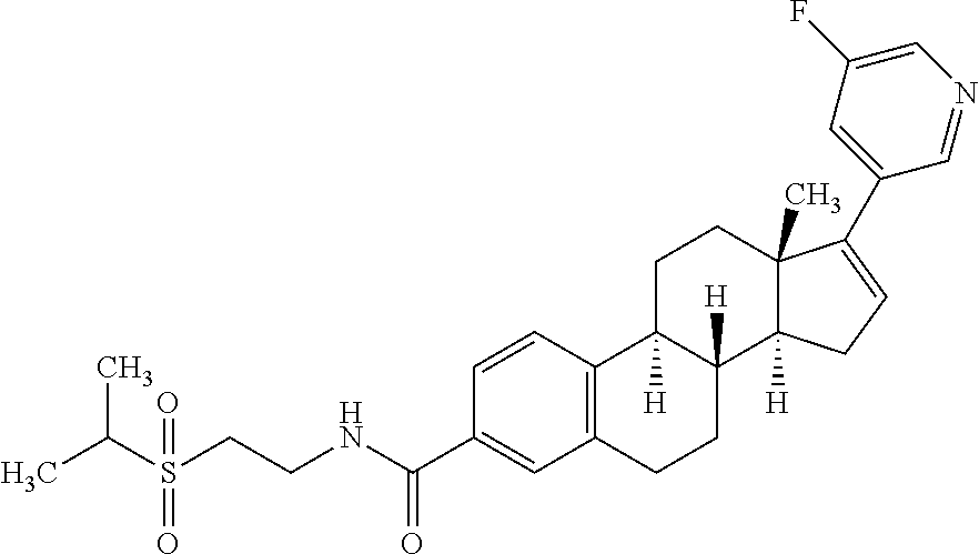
C1C2([H])C([H])(C3([H])C(C)(C1)C(C1=CC(F)=CN=C1)=CC3)CCC1=C2C=CC(C(NCCS(C(C)C)(=O)=O)=O)=C1
